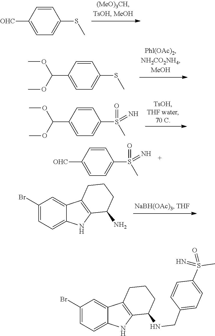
S(C)C1=CC=C([OHC])C=C1.C1=CC(C(OC)OC)=CC=C1SC.C1=CC(C(OC)OC)=CC=C1S(C)(=O)=N.S(C)(C1=CC=C([OHC])C=C1)(=O)=N.C1(Br)=CC=C2C(=C1)C1=C(N2)C(N)CCC1.C1(Br)=CC=C2C(=C1)C1=C(N2)C(NCC2=CC=C(S(C)(=O)=N)C=C2)CCC1
